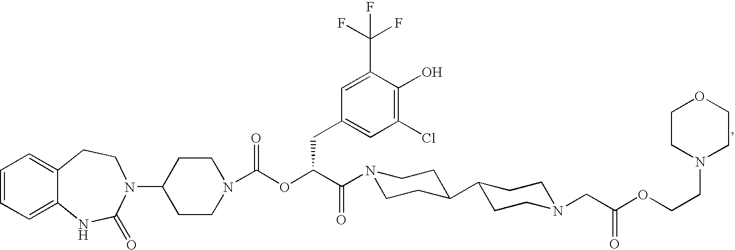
C1=CC=C2C(=C1)CCN(C1CCN(C(OC(C(=O)N3CCC(C4CCN(CC(OCCN5CCOCC5)=O)CC4)CC3)CC3=CC(Cl)=C(O)C(C(F)(F)F)=C3)=O)CC1)C(=O)N2
